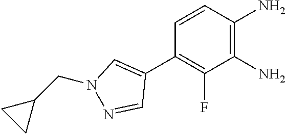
C1(C2=CN(CC3CC3)N=C2)=C(F)C(N)=C(N)C=C1
